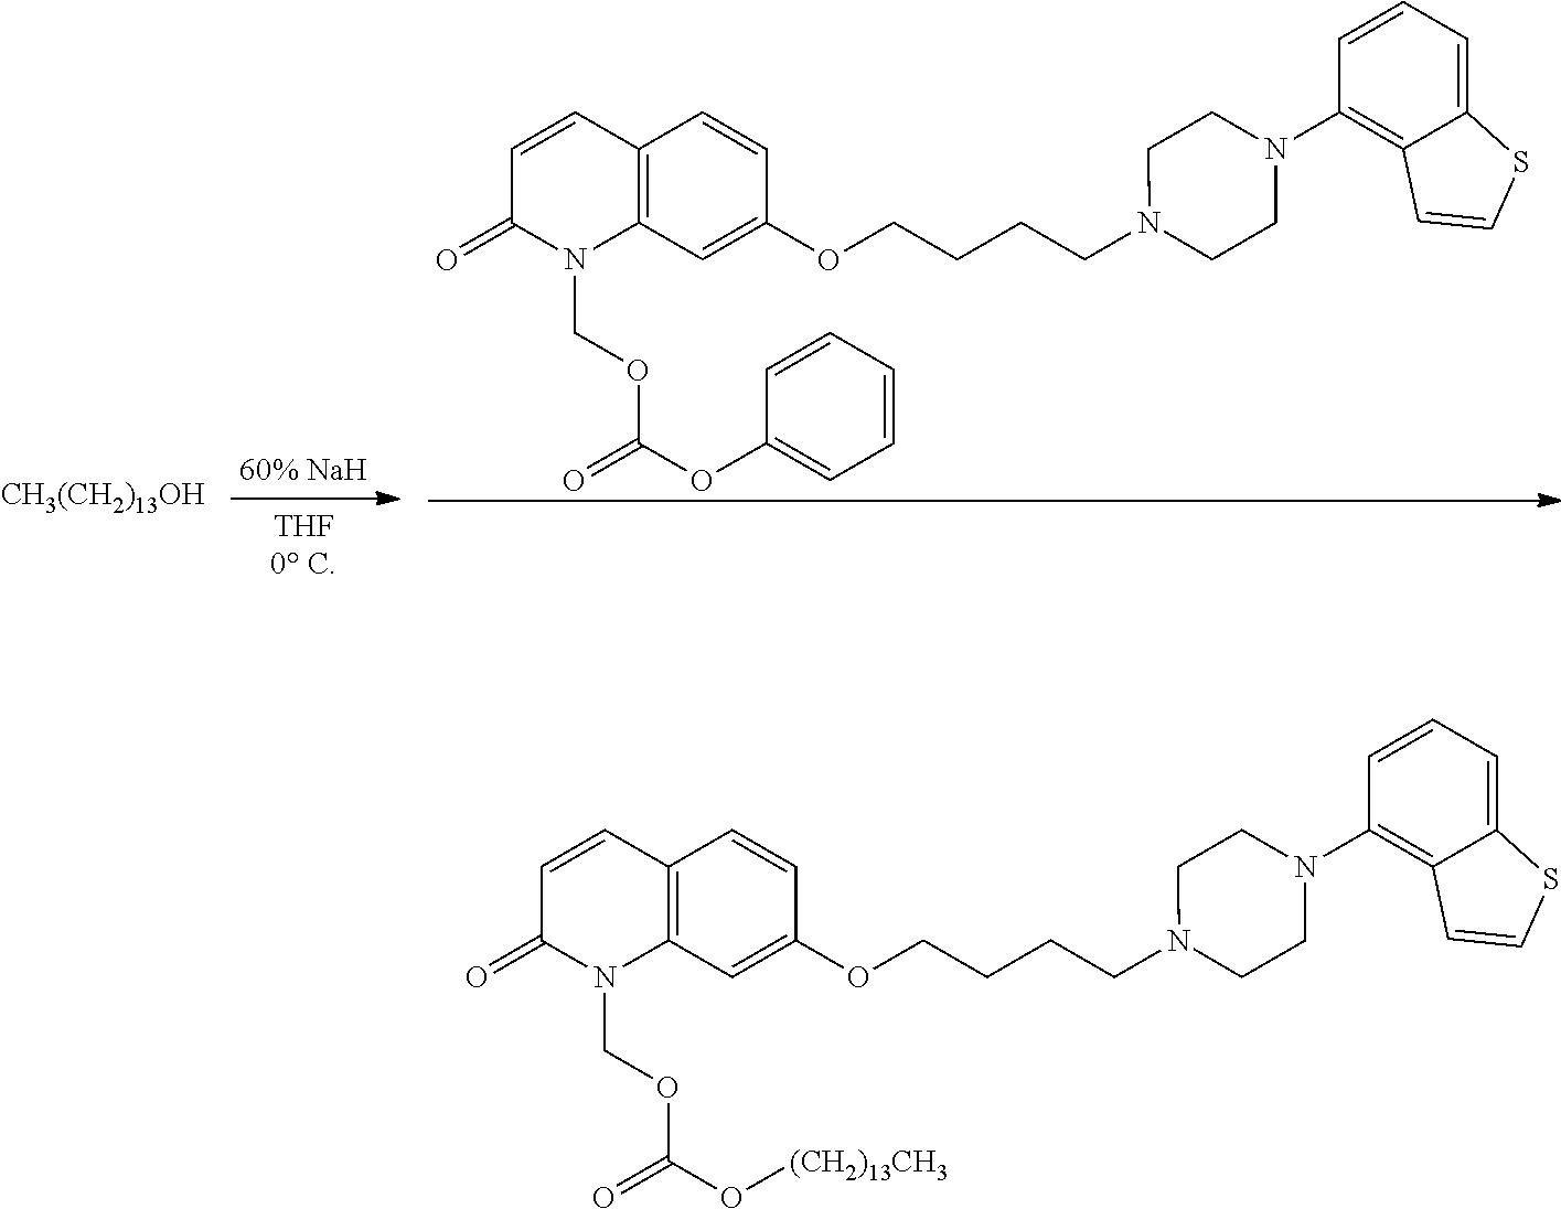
C1=CC2=C(N(COC(OC3=CC=CC=C3)=O)C1=O)C=C(OCCCCN1CCN(C3=C4C(=CC=C3)SC=C4)CC1)C=C2.[CH3(CH2)13OH].C1=CC2=C(N(COC(O[(CH2)13CH3])=O)C1=O)C=C(OCCCCN1CCN(C3=C4C(=CC=C3)SC=C4)CC1)C=C2
